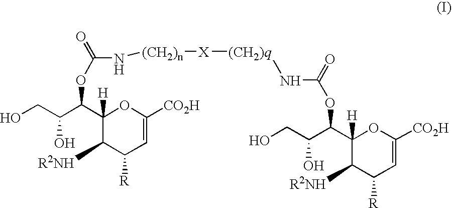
C1(C(C(CO)O)OC(N[(CH2)n][X][(CH2)q]NC(=O)OC(C2([H])C([R2NH])C([R])C=C([CO2H])O2)C(CO)O)=O)([H])C([R2NH])C([R])C=C([CO2H])O1
